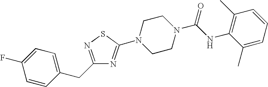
C1=CC(CC2=NSC(N3CCN(C(NC4=C(C)C=CC=C4C)=O)CC3)=N2)=CC=C1F
